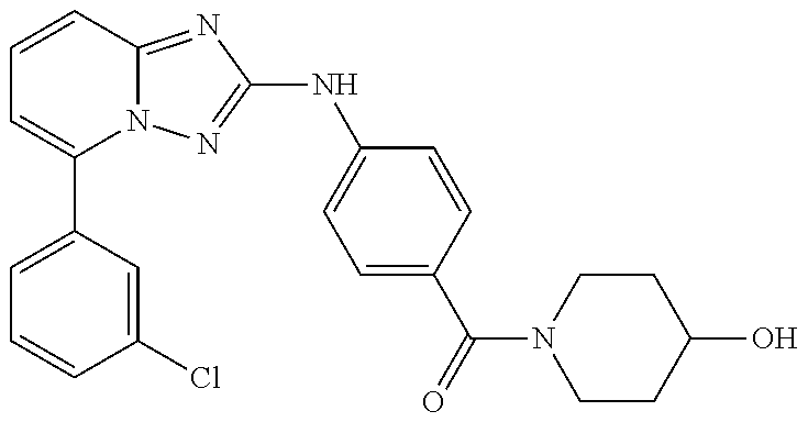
C1(C2=CC=CC(Cl)=C2)=CC=CC2=NC(NC3=CC=C(C(=O)N4CCC(O)CC4)C=C3)=NN12
